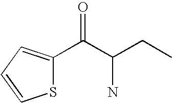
C1(C(C(CC)N)=O)=CC=CS1
